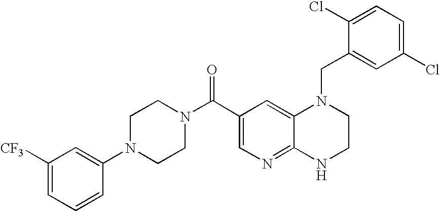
C12=NC=C(C(N3CCN(C4=CC([CF3])=CC=C4)CC3)=O)C=C1N(CC1=CC(Cl)=CC=C1Cl)CCN2
